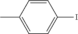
C1=C(C)C=CC(I)=C1
